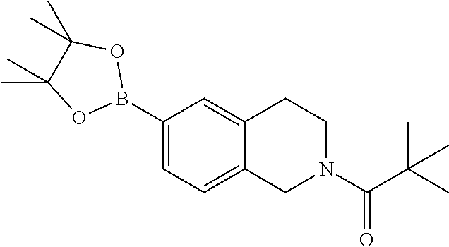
C12=CC(B3OC(C)(C)C(C)(C)O3)=CC=C1CN(C(C(C)(C)C)=O)CC2
